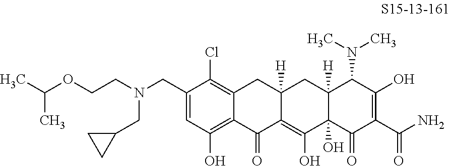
C12=C(Cl)C(CN(CCOC(C)C)CC3CC3)=CC(O)=C1C(=O)C1=C(O)C3(O)C([H])(CC1([H])C2)C(N(C)C)C(O)=C(C(N)=O)C3=O
